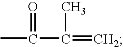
CC(C(=C)C)=O
